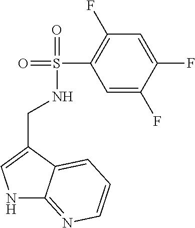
N1C2=NC=CC=C2C(CNS(C2=C(F)C=C(F)C(F)=C2)(=O)=O)=C1
